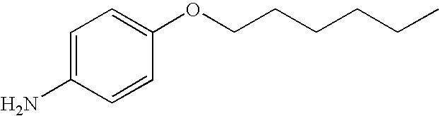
C1=C(N)C=CC(OCCCCCC)=C1
